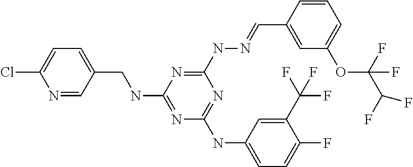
N1=CC(CNC2=NC(NC3=CC=C(F)C(C(F)(F)F)=C3)=NC(NN=CC3=CC(OC(F)(C(F)F)F)=CC=C3)=N2)=CC=C1Cl
